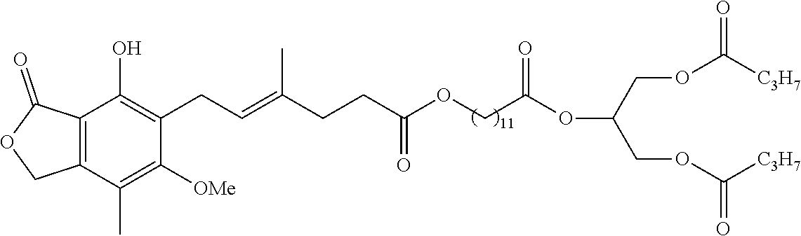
C12=C(C(C)=C([OMe])C(CC=C(CCC(=O)OCC(OC(COC([C3H7])=O)COC([C3H7])=O)=O)C)=C1O)COC2=O
